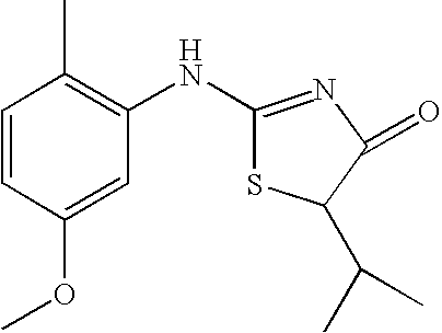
C1=CC(OC)=CC(NC2=NC(=O)C(C(C)C)S2)=C1C
